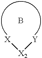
[X][X2][Y].B
